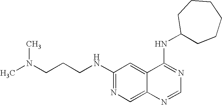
CN(CCCNC1=NC=C2C(=C1)C(NC1CCCCCC1)=NC=N2)C
